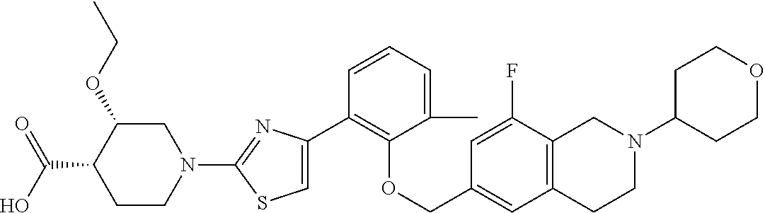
C1(C2=CSC(N3CC(OCC)C(C(=O)O)CC3)=N2)=C(OCC2=CC3=C(C(F)=C2)CN(C2CCOCC2)CC3)C(C)=CC=C1
